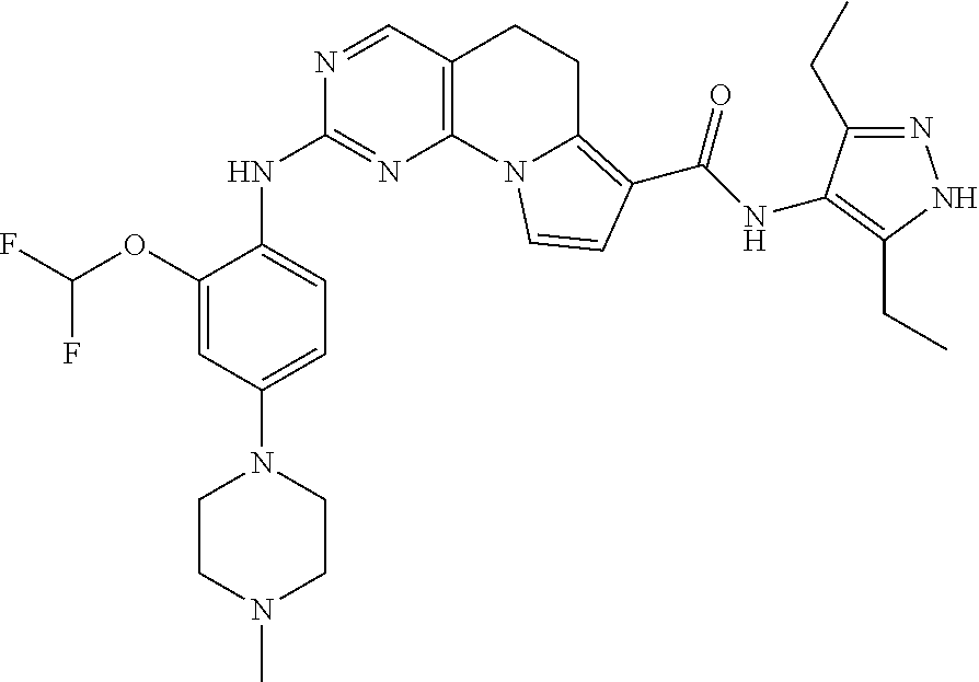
C1(OC(F)F)=CC(N2CCN(C)CC2)=CC=C1NC1=NC2=C(CCC3=C(C(=O)NC4=C(CC)NN=C4CC)C=CN23)C=N1
